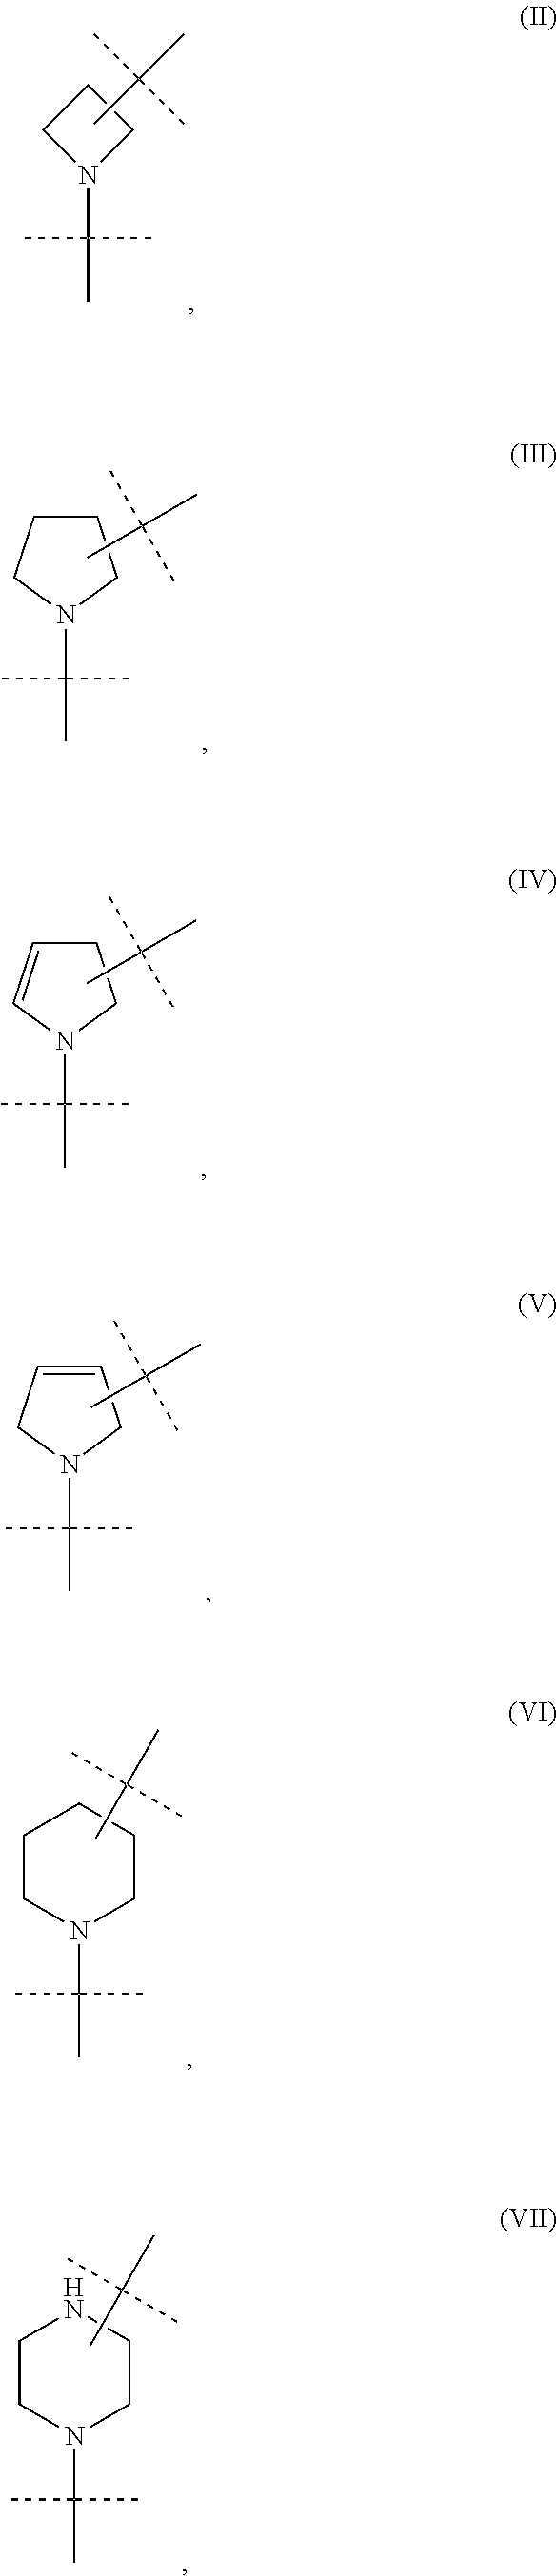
C1N(C(C)(C)C)CC1.CC(C)(C)C.C1CN(C(C)(C)C)CC1.CC(C)(C)C.C1=CN(C(C)(C)C)CC1.CC(C)(C)C.C1=CCN(C(C)(C)C)C1.CC(C)(C)C.C1CN(C(C)(C)C)CCC1.CC(C)(C)C.C1CN(C(C)(C)C)CCN1.CC(C)(C)C
